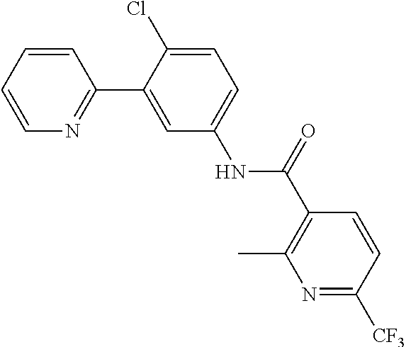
C1=CC=CN=C1C1=CC(NC(=O)C2=C(C)N=C([CF3])C=C2)=CC=C1Cl
